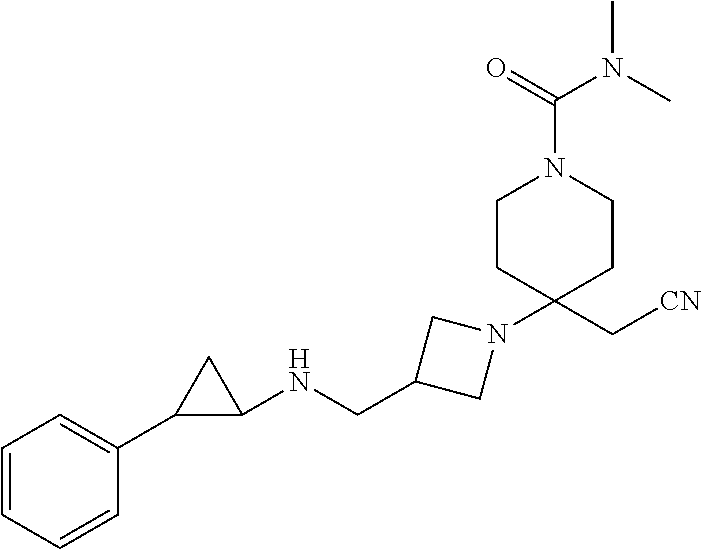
C1=CC=CC(C2C(NCC3CN(C4(C[CN])CCN(C(=O)N(C)C)CC4)C3)C2)=C1
